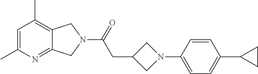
C1=C(C)N=C2C(=C1C)CN(C(=O)CC1CN(C3=CC=C(C4CC4)C=C3)C1)C2
